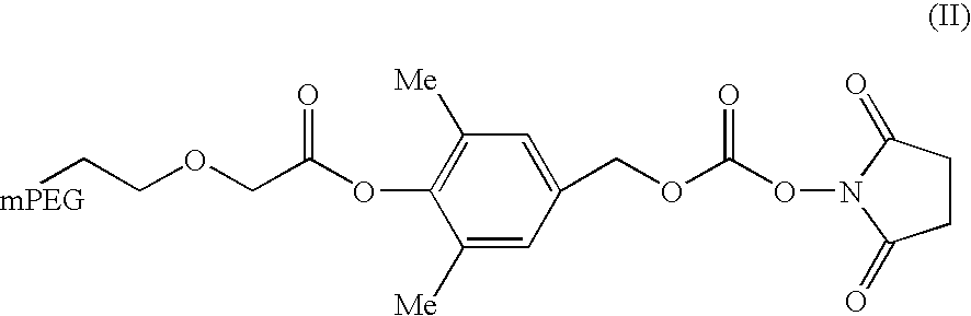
C1(COC(ON2C(=O)CCC2=O)=O)=CC([Me])=C(OC(COCC[mPEG])=O)C([Me])=C1
